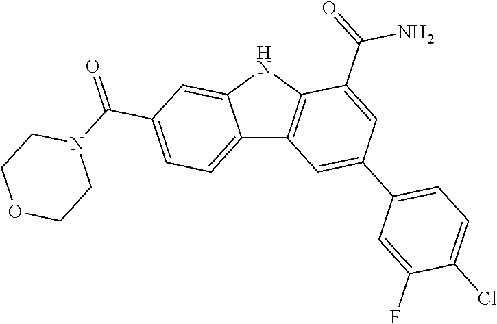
C12=CC=C(C(=O)N3CCOCC3)C=C1NC1=C2C=C(C2=CC=C(Cl)C(F)=C2)C=C1C(=O)N
